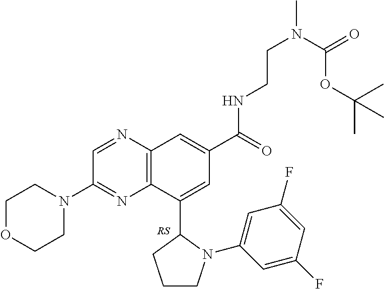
C12=C(C(C3CCCN3C3=CC(F)=CC(F)=C3)=CC(C(=O)NCCN(C)C(=O)OC(C)(C)C)=C1)N=C(N1CCOCC1)C=N2
